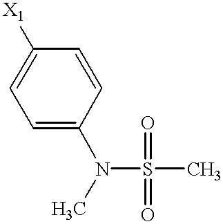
C1([X1])=CC=C(N(S(C)(=O)=O)C)C=C1
